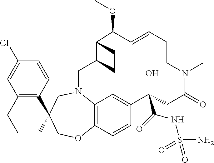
C12=C(C=CC(Cl)=C1)C1(CCC2)COC2=C3N(C1)CC1C(C(OC)C=CCCN(C)C(=O)CC(C(=O)NS(N)(=O)=O)(O)C(=C3)C=C2)CC1
